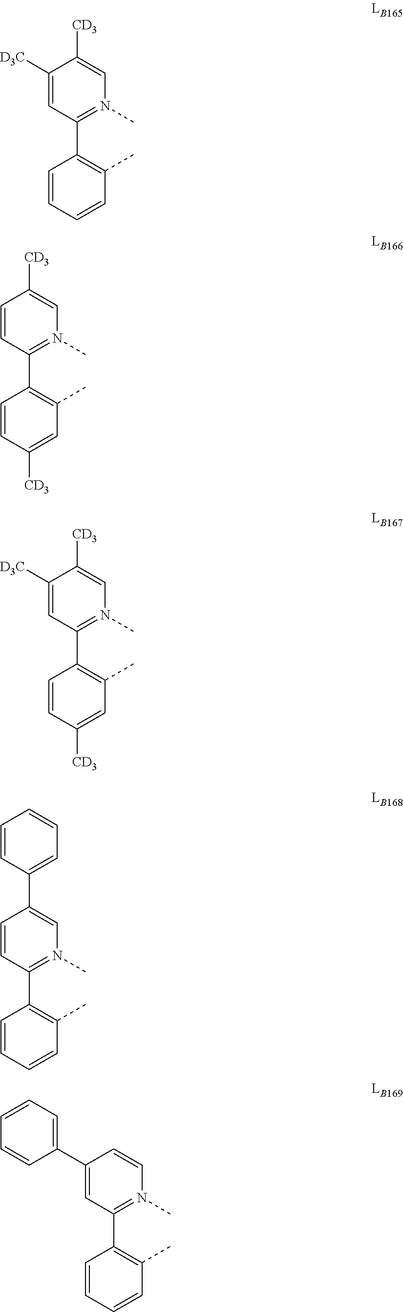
C1([D3C])=CC(C2=C(C)C=CC=C2)=N(C)C=C1[CD3].C1=CC(C2=C(C)C=C([CD3])C=C2)=N(C)C=C1[CD3].C1([D3C])=CC(C2=C(C)C=C([CD3])C=C2)=N(C)C=C1[CD3].C1=CC(C2=C(C)C=CC=C2)=N(C)C=C1C1=CC=CC=C1.C1(C2=CC=CC=C2)=CC(C2=C(C)C=CC=C2)=N(C)C=C1
